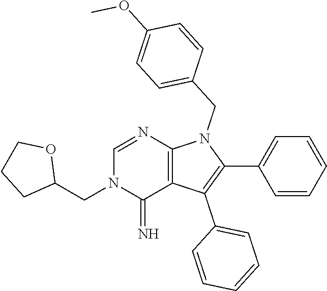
C(C1OCCC1)N1C(=N)C2=C(N=C1)N(CC1=CC=C(OC)C=C1)C(C1=CC=CC=C1)=C2C1=CC=CC=C1
